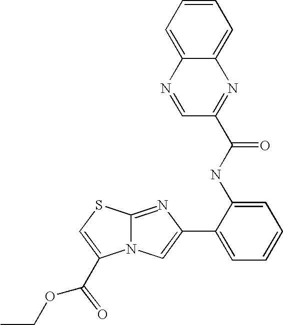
N12C(=NC(C3=CC=CC=C3NC(=O)C3=NC4=CC=CC=C4N=C3)=C1)SC=C2C(OCC)=O
